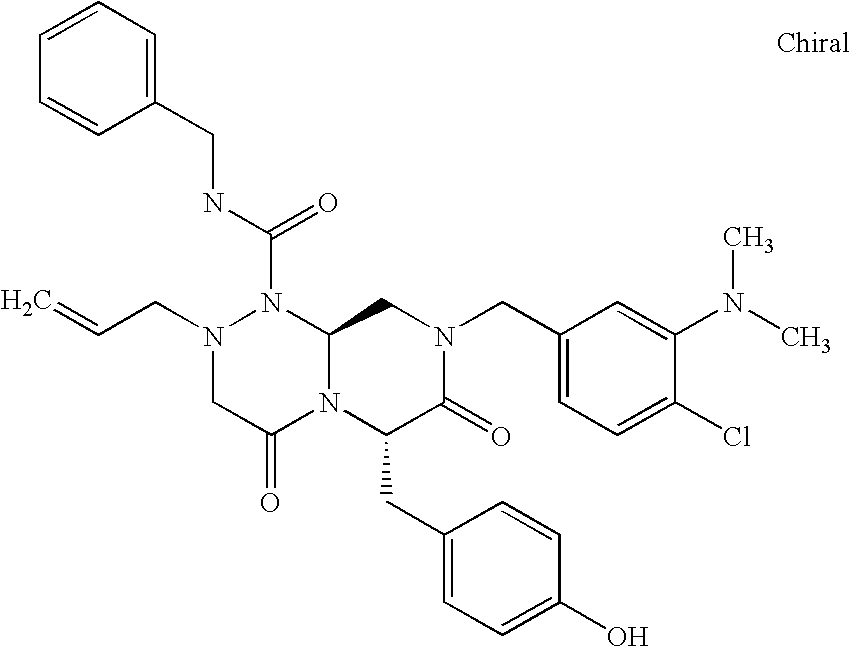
N(C(N1N(CC=C)CC(=O)N2C1CN(CC1=CC=C(Cl)C(N(C)C)=C1)C(=O)C2CC1=CC=C(O)C=C1)=O)CC1=CC=CC=C1
